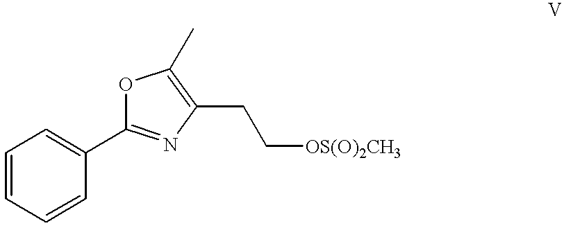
C1=CC=CC(C2=NC(CC[OS(O)2CH3])=C(C)O2)=C1
